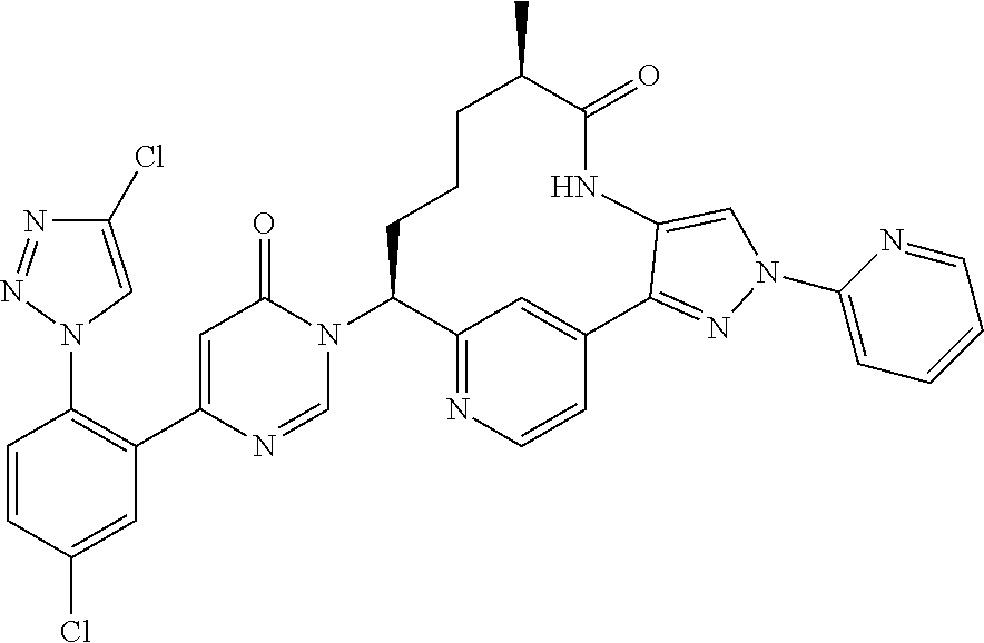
C1=CC(Cl)=CC(C2=CC(=O)N(C3C4=NC=CC(=C4)C4=NN(C5=CC=CC=N5)C=C4NC(=O)C(C)CCC3)C=N2)=C1N1C=C(Cl)N=N1
